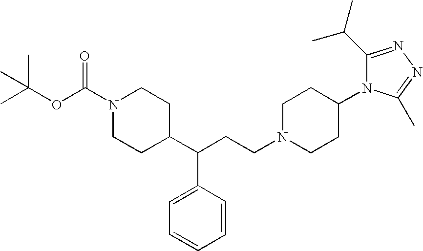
C(CCN1CCC(N2C(C(C)C)=NN=C2C)CC1)(C1CCN(C(OC(C)(C)C)=O)CC1)C1=CC=CC=C1
